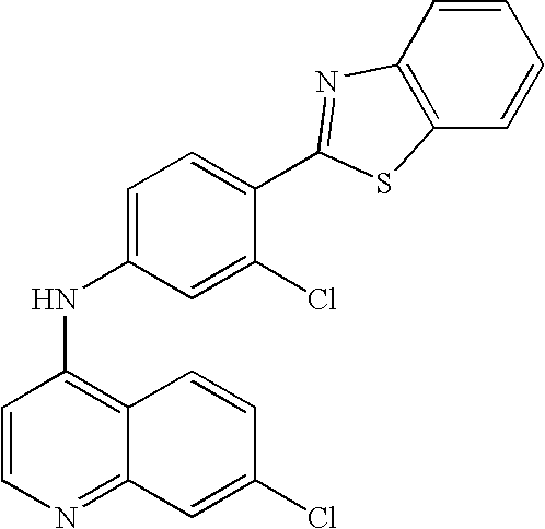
C1=CN=C2C(=C1NC1=CC=C(C3=NC4=C(C=CC=C4)S3)C(Cl)=C1)C=CC(Cl)=C2
